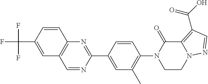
C1=CC(C2=NC3=C(C=N2)C=C(C(F)(F)F)C=C3)=CC(C)=C1N1CCN2C(=C(C(O)=O)C=N2)C1=O
